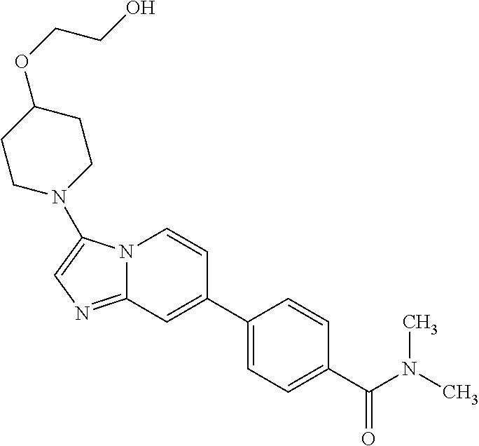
N12C(=NC=C1N1CCC(OCCO)CC1)C=C(C1=CC=C(C(N(C)C)=O)C=C1)C=C2
